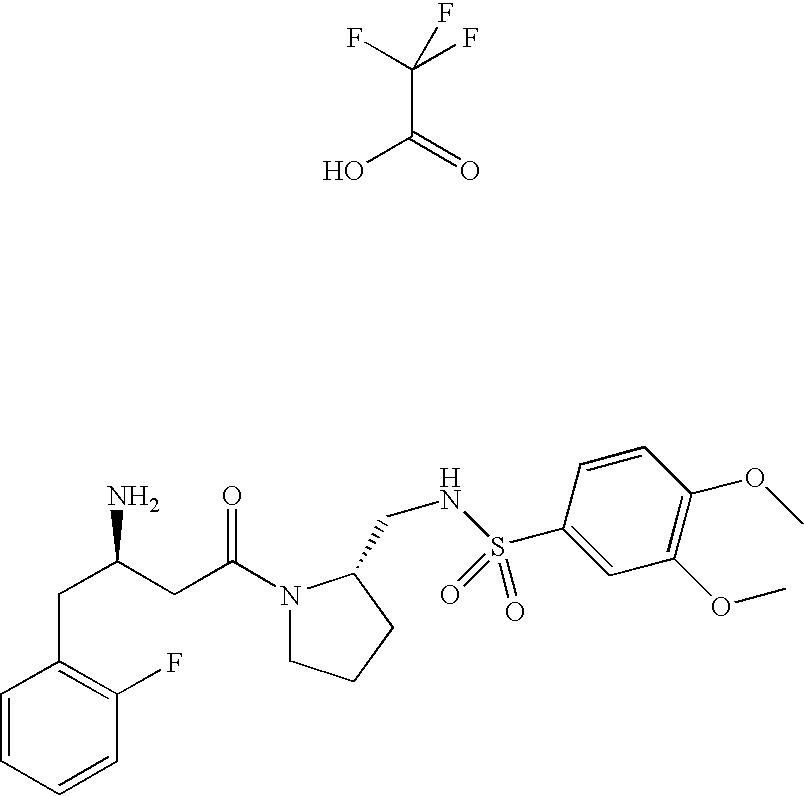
C(C(=O)O)(F)(F)F.C1=CC=CC(CC(N)CC(N2CCCC2CNS(C2=CC(OC)=C(OC)C=C2)(=O)=O)=O)=C1F
